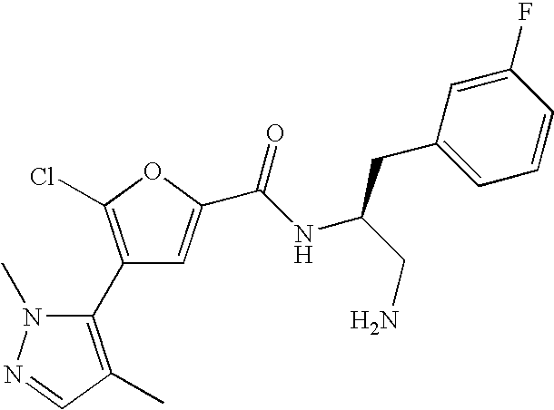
C1(C2=C(C)C=NN2C)=C(Cl)OC(C(NC(CN)CC2=CC=CC(F)=C2)=O)=C1
